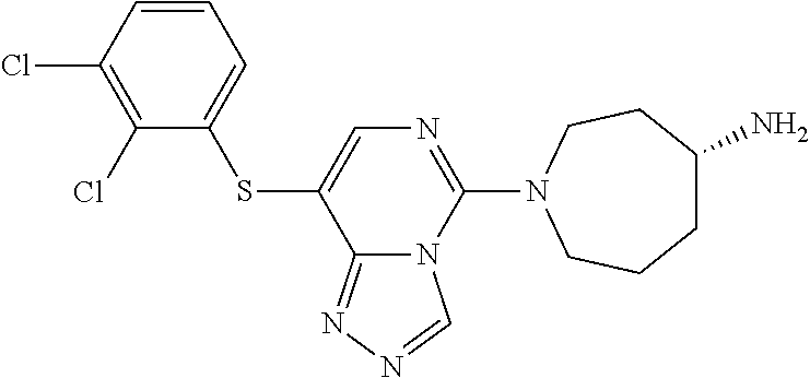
C1=C(SC2=CC=CC(Cl)=C2Cl)C2=NN=CN2C(N2CCCC(N)CC2)=N1
